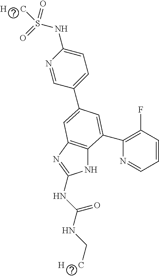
N1=CC(C2=CC3=C(NC(NC(NC[H      C])=O)=N3)C(C3=C(F)C=CC=N3)=C2)=CC=C1NS(=O)([H      C])=O
